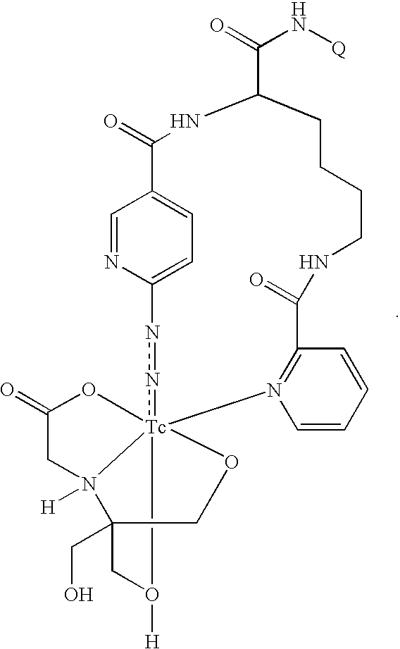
C1=NC2=CC=C1C(=O)NC(C(=O)N[Q])CCCCNC(=O)C1=N(C=CC=C1)[Tc]134(nn2)OC(=O)CN1([H])C(CO)(CO3[H])CO4
